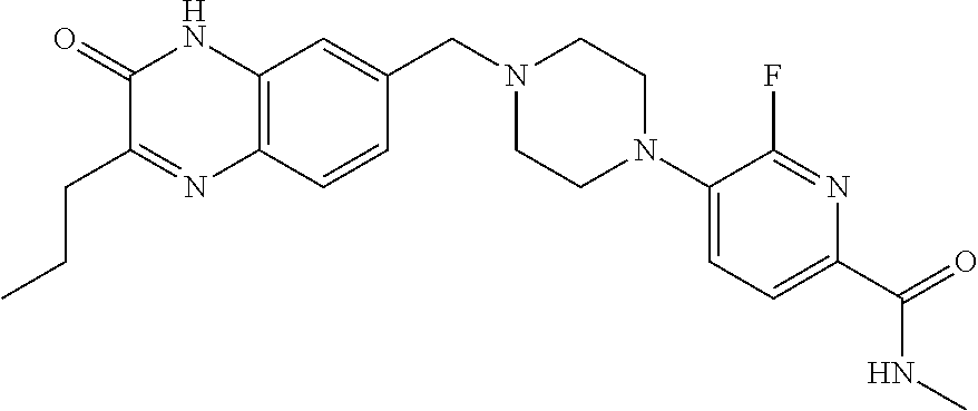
C12=C(C=CC(CN3CCN(C4=CC=C(C(=O)NC)N=C4F)CC3)=C1)N=C(CCC)C(=O)N2
